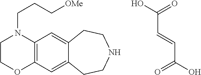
C1COC2=C(N1CCC[OMe])C=C1C(=C2)CCNCC1.O=C(O)C=CC(O)=O
